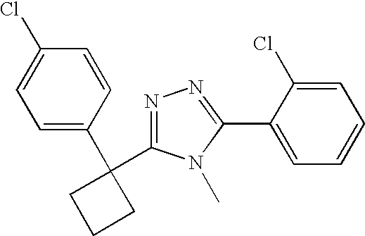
C1=CC(C2(C3=NN=C(C4=CC=CC=C4Cl)N3C)CCC2)=CC=C1Cl
